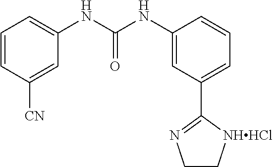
C1=CC([CN])=CC(NC(NC2=CC(C3=NCC[NHHCl]3)=CC=C2)=O)=C1
